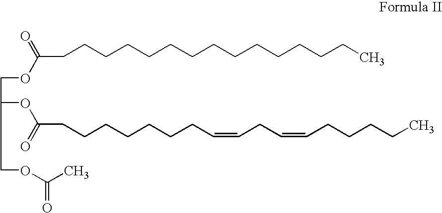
C(C(OC(CCCCCCCC=CCC=CCCCCC)=O)COC(C)=O)OC(=O)CCCCCCCCCCCCCCC
